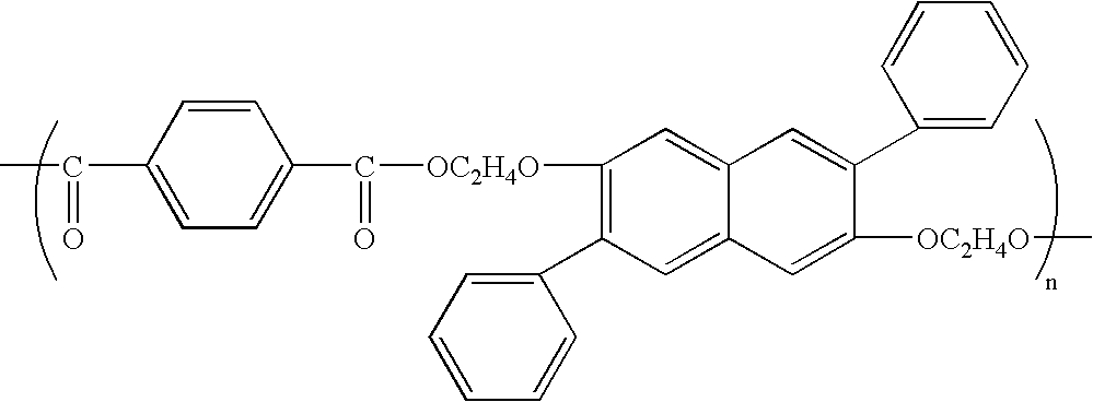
CC(=O)C1=CC=C(C(=O)[OC2H4O]C2=C(C3=CC=CC=C3)C=C3C=C([OC2H4O]C)C(C4=CC=CC=C4)=CC3=C2)C=C1
